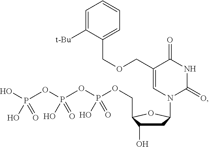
C1=C([t-Bu])C(COCC2=CN(C3CC(O)C(COP(OP(OP(O)(O)=O)(O)=O)(O)=O)O3)C(=O)NC2=O)=CC=C1
